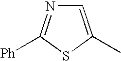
C1=C(C)SC([Ph])=N1
